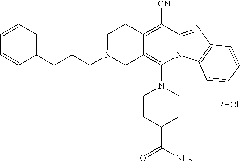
[2HCl].N1(C2=C3C(=C([CN])C4=NC5=C(N24)C=CC=C5)CCN(CCCC2=CC=CC=C2)C3)CCC(C(=O)N)CC1
